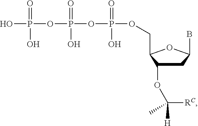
OP(OP(OP(OCC1C(OC([RC])([H])C)CC(B)O1)(=O)O)(=O)O)(=O)O
